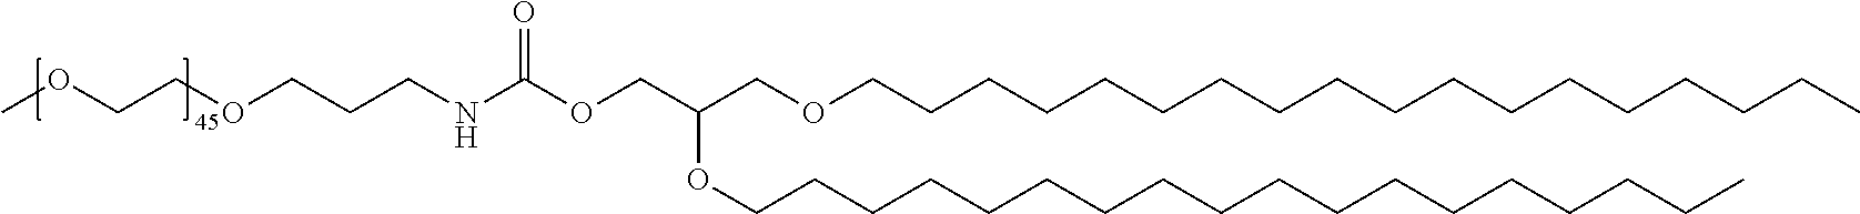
C(OC(NCCCOCCOC)=O)C(OCCCCCCCCCCCCCCCCCC)COCCCCCCCCCCCCCCCCCC
